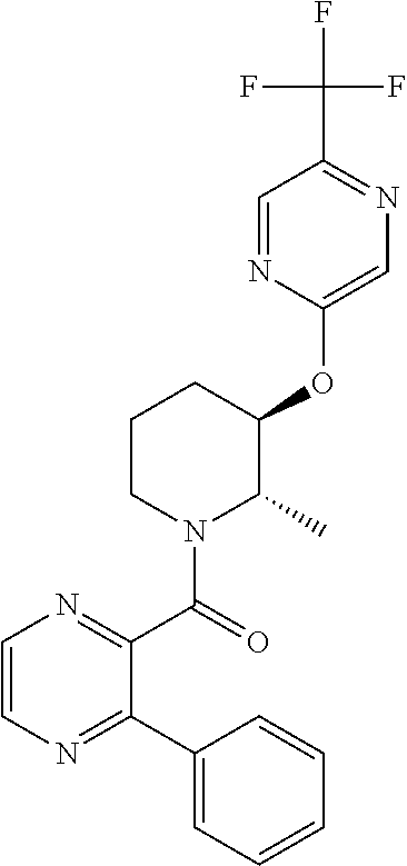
C1CN(C(=O)C2=NC=CN=C2C2=CC=CC=C2)C(C)C(OC2=CN=C(C(F)(F)F)C=N2)C1
